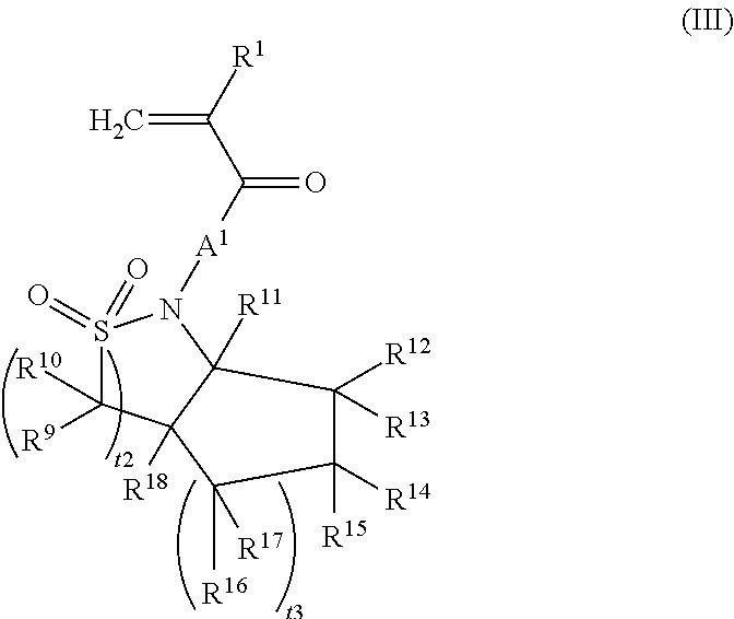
[A1](C(C([R1])=C)=O)N1S(=O)(=O)C([R10])([R9])C2([R18])C1([R11])C([R12])([R13])C([R14])([R15])C2([R16])[R17]
